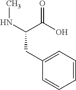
C1=CC=C(CC(NC)C(O)=O)C=C1
